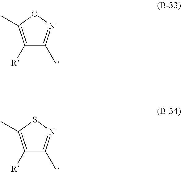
C1([R])=C(C)ON=C1C.C1([R])=C(C)SN=C1C
